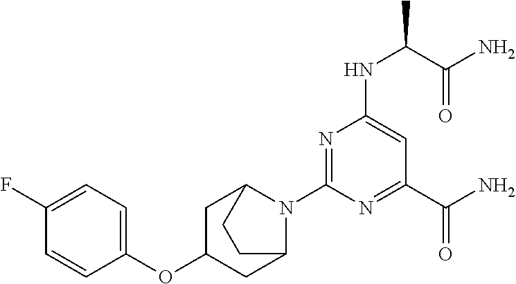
C1C(OC2=CC=C(F)C=C2)CC2N(C3=NC(NC(C(N)=O)C)=CC(C(N)=O)=N3)C1CC2
